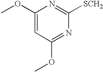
C1(OC)=CC(OC)=NC([SCH2])=N1
